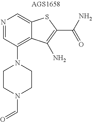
N1=CC(N2CCN(C=O)CC2)=C2C(=C1)SC(C(N)=O)=C2N
